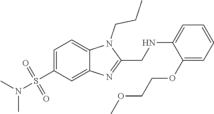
C1=CC=C(OCCOC)C(NCC2=NC3=CC(S(N(C)C)(=O)=O)=CC=C3N2CCC)=C1
